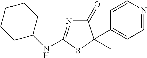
C1C(NC2=NC(=O)C(C3=CC=NC=C3)(C)S2)CCCC1
